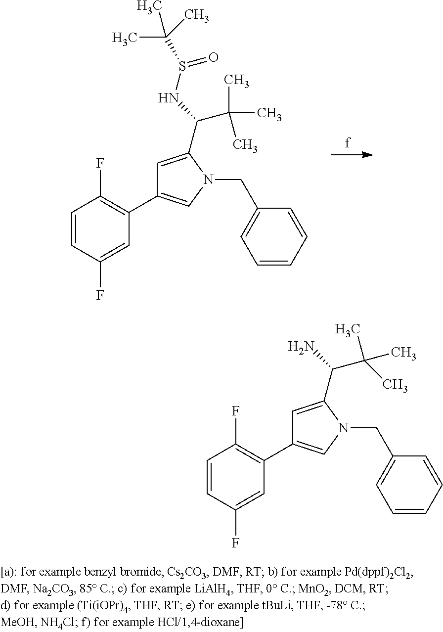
C1=C(C(NS(C(C)(C)C)=O)C(C)(C)C)N(CC2=CC=CC=C2)C=C1C1=C(F)C=CC(F)=C1.C1=C(C(N)C(C)(C)C)N(CC2=CC=CC=C2)C=C1C1=C(F)C=CC(F)=C1
